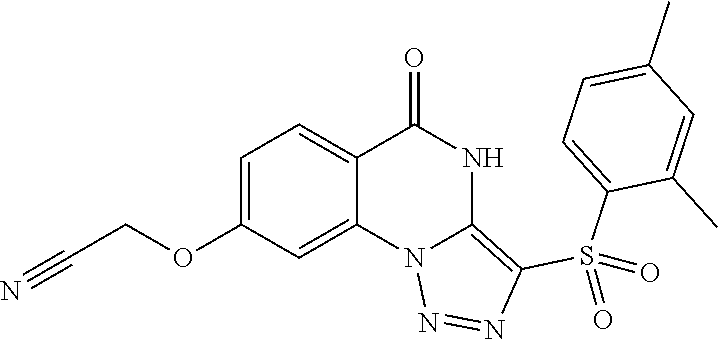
C1(OCC#N)=CC=C2C(=C1)N1C(=C(S(C3=CC=C(C)C=C3C)(=O)=O)N=N1)NC2=O
